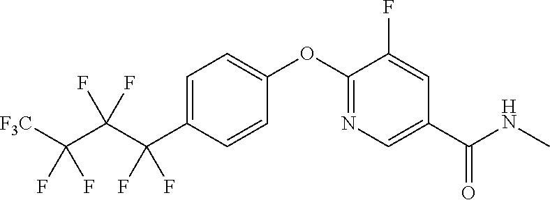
C1=C(C(C(C([F3C])(F)F)(F)F)(F)F)C=CC(OC2=NC=C(C(NC)=O)C=C2F)=C1
